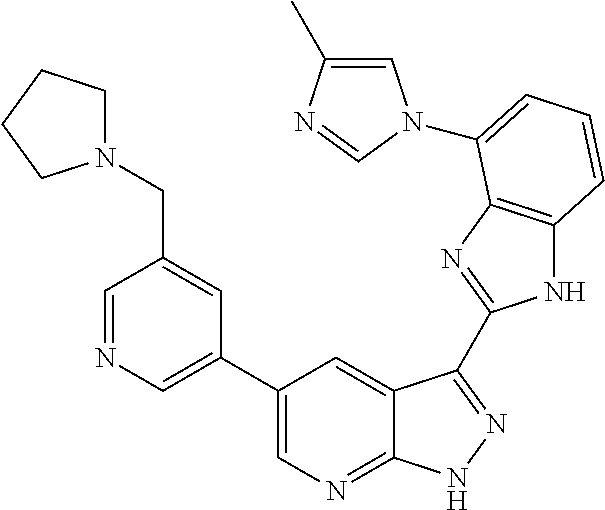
C1(C2=CN=CC(CN3CCCC3)=C2)=CN=C2C(=C1)C(C1=NC3=C(N1)C=CC=C3N1C=C(C)N=C1)=NN2
